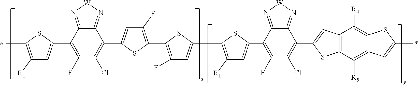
C1([R1])=C(C)SC(C2=C(F)C(Cl)=C(C3=CC(F)=C(C4=C(F)C=C(C5=C([R1])C=C(C6=C(F)C(Cl)=C(C7=CC8=C(C([R5])=C9C(=C8[R4])SC(C)=C9)S7)C7=N[W]N=C67)S5)S4)S3)C3=N[W]N=C23)=C1
